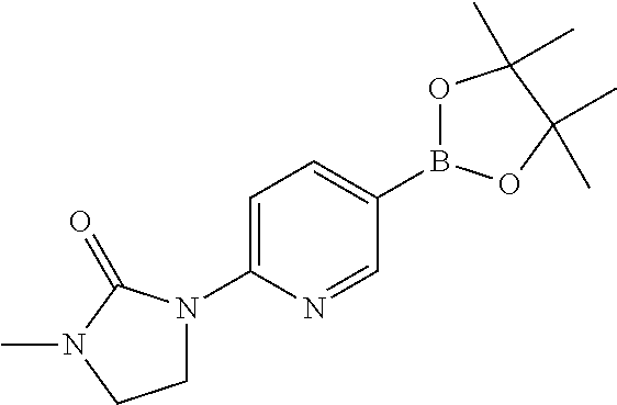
C1=C(N2CCN(C)C2=O)N=CC(B2OC(C)(C)C(C)(C)O2)=C1
